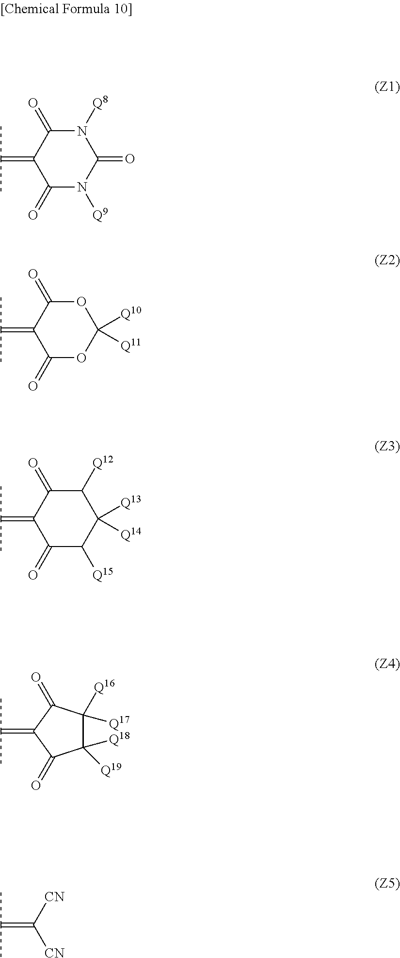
CC(=C1C(=O)N([Q9])C(=O)N([Q8])C1=O)C.CC(=C1C(=O)OC([Q10])([Q11])OC1=O)C.CC(=C1C(=O)C([Q15])C([Q13])([Q14])C([Q12])C1=O)C.CC(=C1C(=O)C([Q18])([Q19])C([Q16])([Q17])C1=O)C.CC(=C([CN])[CN])C
